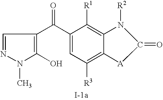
C1=NN(C)C(O)=C1C(C1=CC([R3])=C2C(=C1[R1])N([R2])C(=O)[A]2)=O
